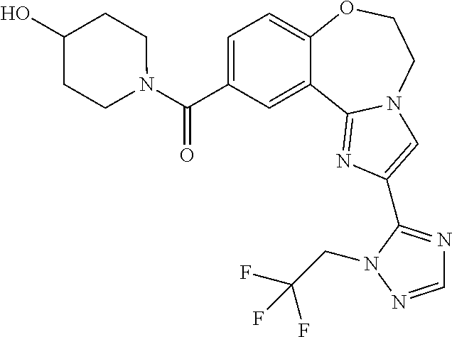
C1=C(C(N2CCC(O)CC2)=O)C=C2C(=C1)OCCN1C2=NC(C2=NC=NN2CC(F)(F)F)=C1
